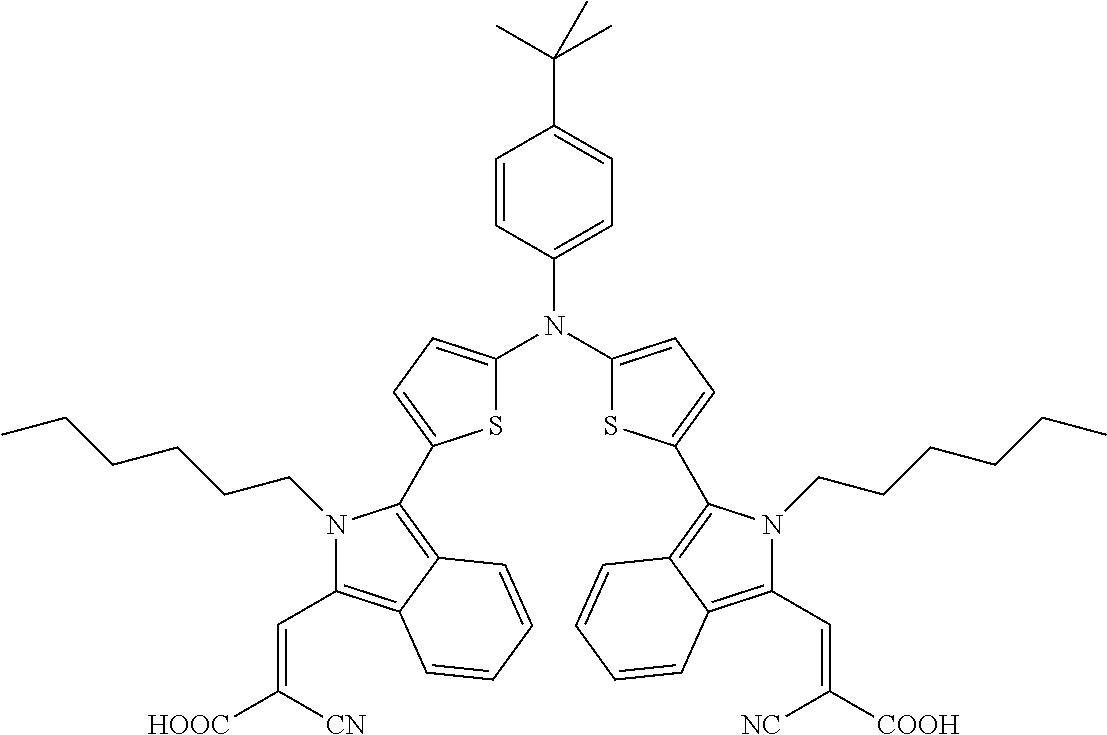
C1=CC(N(C2=CC=C(C3=C4C(=C(C=C([NC])[COOH])N3CCCCCC)C=CC=C4)S2)C2=CC=C(C3=C4C(=C(C=C([CN])[HOOC])N3CCCCCC)C=CC=C4)S2)=CC=C1C(C)(C)C
